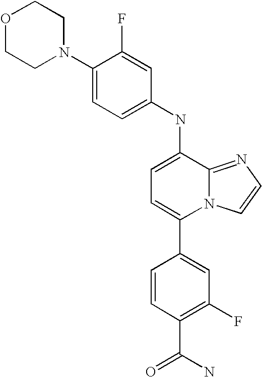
C1(NC2=CC=C(C3=CC(F)=C(C(N)=O)C=C3)N3C2=NC=C3)=CC=C(N2CCOCC2)C(F)=C1
